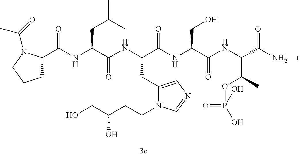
C(NC(C(NC(C(NC(C(NC(C(N)=O)C(C)OP(O)(=O)O)=O)CO)=O)CC1=CN=CN1CCC(CO)O)=O)CC(C)C)(=O)C1CCCN1C(=O)C
